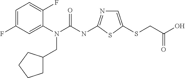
C1=C(F)C=C(N(CC2CCCC2)C(NC2=NC=C(SCC(O)=O)S2)=O)C(F)=C1
